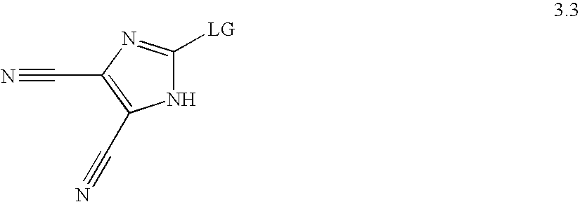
N#CC1=C(C#N)NC([LG])=N1
